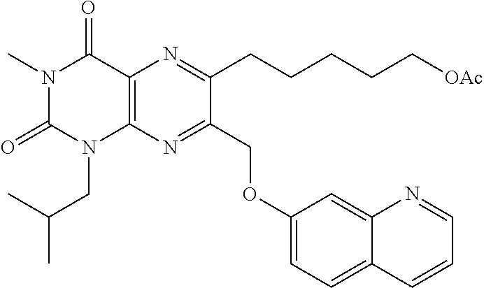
C12=C(N=C(COC3=CC=C4C(=C3)N=CC=C4)C(CCCCC[OAc])=N1)N(CC(C)C)C(=O)N(C)C2=O
